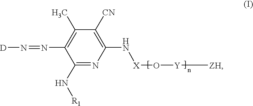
C1(N[R1])=NC(N[X]O[Y][ZH])=C([CN])C(C)=C1N=N[D]
